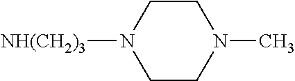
N1([NH(CH2)3])CCN(C)CC1
